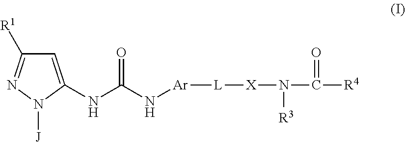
C1=C(NC(N[Ar][L][X]N(C([R4])=O)[R3])=O)N([J])N=C1[R1]
